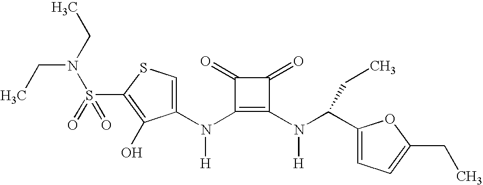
C1(N(C2=C(N(C(C3=CC=C(CC)O3)CC)[H])C(=O)C2=O)[H])=CSC(S(=O)(N(CC)CC)=O)=C1O
